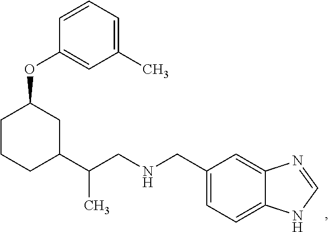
C1(CNCC(C2CC(OC3=CC(C)=CC=C3)CCC2)C)=CC=C2C(=C1)N=CN2
